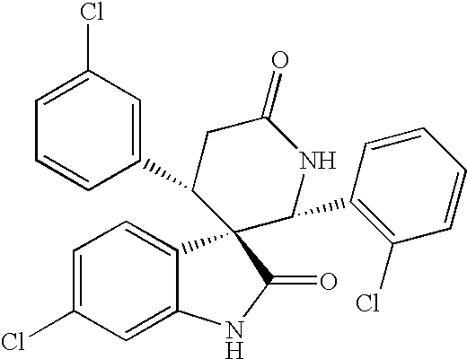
C1(C2CC(=O)NC(C3=C(Cl)C=CC=C3)C23C2=CC=C(Cl)C=C2NC3=O)=CC(Cl)=CC=C1
